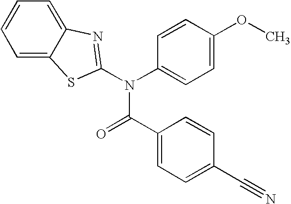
C1=C2C(=CC=C1)N=C(N(C1=CC=C(OC)C=C1)C(C1=CC=C(C#N)C=C1)=O)S2
